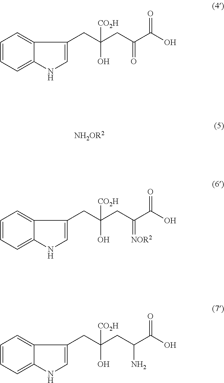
C1=CC=C2C(=C1)C(CC(CC(C(O)=O)=O)(O)[CO2H])=CN2.C1=CC=C2C(=C1)C(CC(CC(C(O)=O)N)(O)[CO2H])=CN2.[NH2OR2].C1=CC=C2C(=C1)C(CC(CC(C(O)=O)=[NOR2])(O)[CO2H])=CN2
